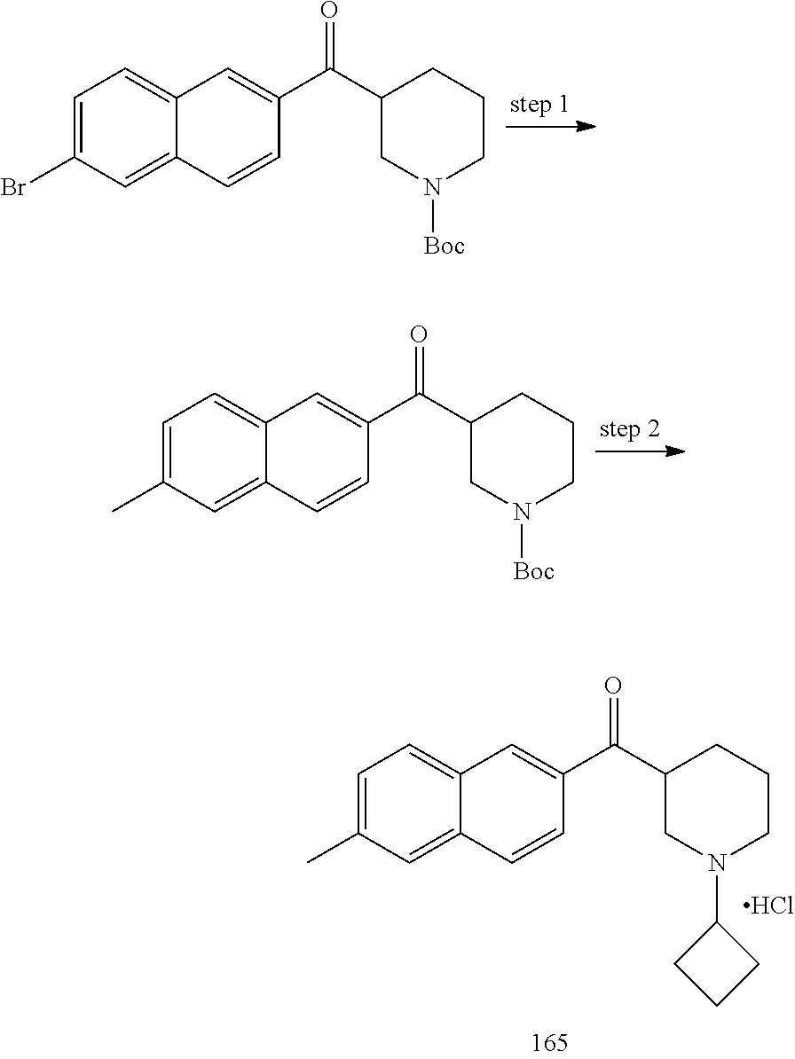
C1(C(C2=CC3=CC=C(C)C=C3C=C2)=O)CN([Boc])CCC1.C1(C(C2=CC3=CC=C(Br)C=C3C=C2)=O)CN([Boc])CCC1.C1(C(C2=CC3=CC=C(C)C=C3C=C2)=O)CN(C2CCC2)CCC1.Cl
